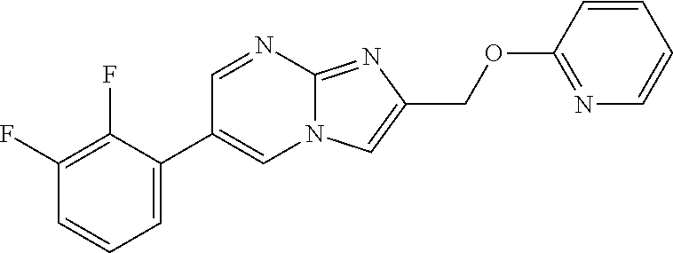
C1=C(C2=CN3C(=NC(COC4=NC=CC=C4)=C3)N=C2)C(F)=C(F)C=C1
